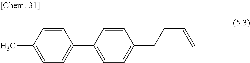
C1=C(C)C=CC(C2=CC=C(CCC=C)C=C2)=C1
